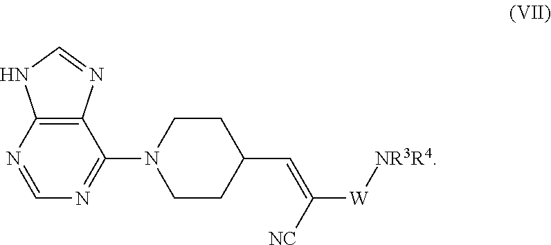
C12=C(N=CN=C1N1CCC(C=C([W][NR3R4])[NC])CC1)NC=N2
